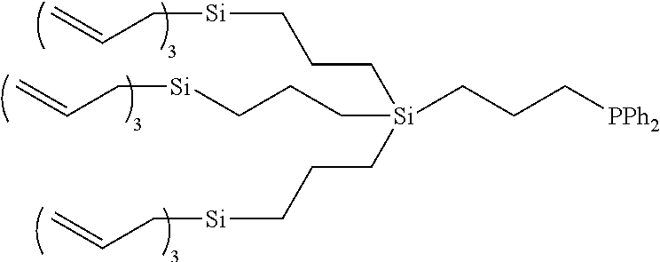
C(C[Si](CCC[Si]CC=C)(CCC[PPh2])CCC[Si]CC=C)C[Si]CC=C
